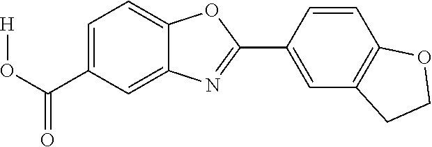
C1(C(O[H])=O)=CC=C2C(=C1)N=C(C1=CC3=C(C=C1)OCC3)O2
